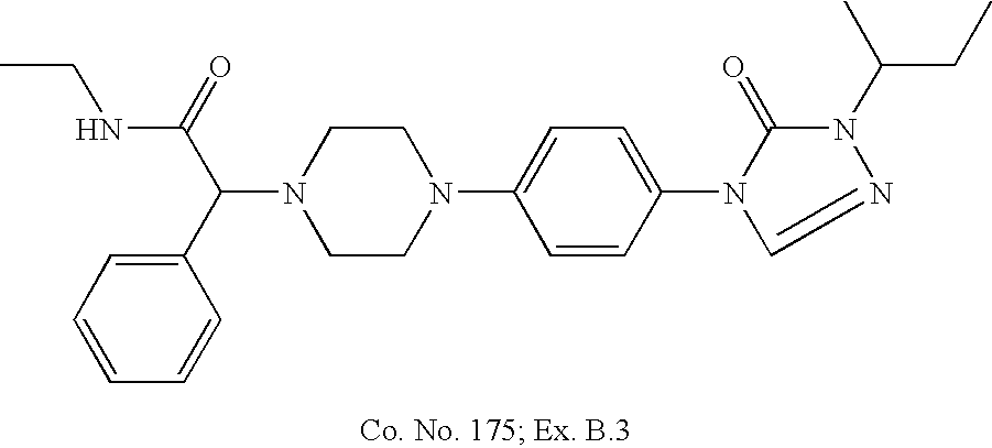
N1(C(C(=O)NCC)C2=CC=CC=C2)CCN(C2=CC=C(N3C(=O)N(C(C)CC)N=C3)C=C2)CC1
